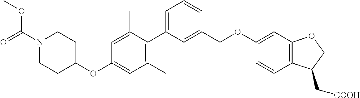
C1(C)=C(C2=CC=CC(COC3=CC4=C(C=C3)C(C[COOH])CO4)=C2)C(C)=CC(OC2CCN(C(=O)OC)CC2)=C1
